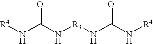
N(C(N[R3]NC(N[R4])=O)=O)[R4]
